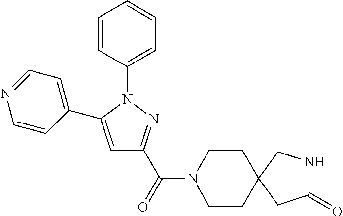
C1=CC(N2C(C3=CC=NC=C3)=CC(C(N3CCC4(CNC(=O)C4)CC3)=O)=N2)=CC=C1
